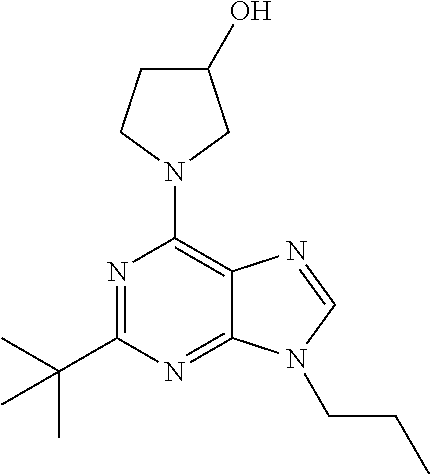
N1=C(C(C)(C)C)N=C2C(=C1N1CC(O)CC1)N=CN2CCC
